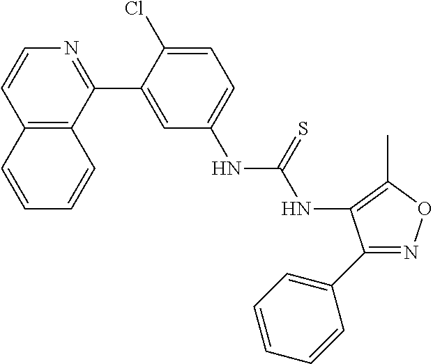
C12=C(C(C3=CC(NC(NC4=C(C)ON=C4C4=CC=CC=C4)=S)=CC=C3Cl)=NC=C1)C=CC=C2
